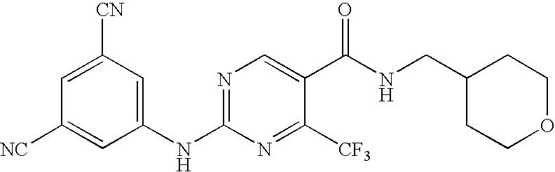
C1(NC2=NC=C(C(NCC3CCOCC3)=O)C([CF3])=N2)=CC([CN])=CC([NC])=C1
